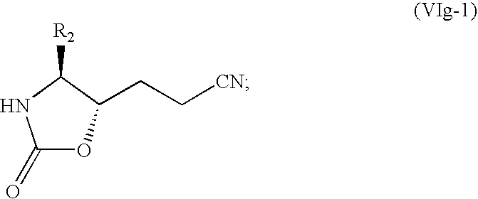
C1(=O)OC(CC[CN])C([R2])N1
